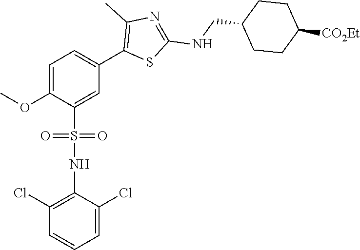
C1=C(OC)C(S(=O)(=O)NC2=C(Cl)C=CC=C2Cl)=CC(C2=C(C)N=C(NCC3CCC([CO2Et])CC3)S2)=C1
